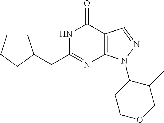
N1C(CC2CCCC2)=NC2=C(C1=O)C=NN2C1CCOCC1C
